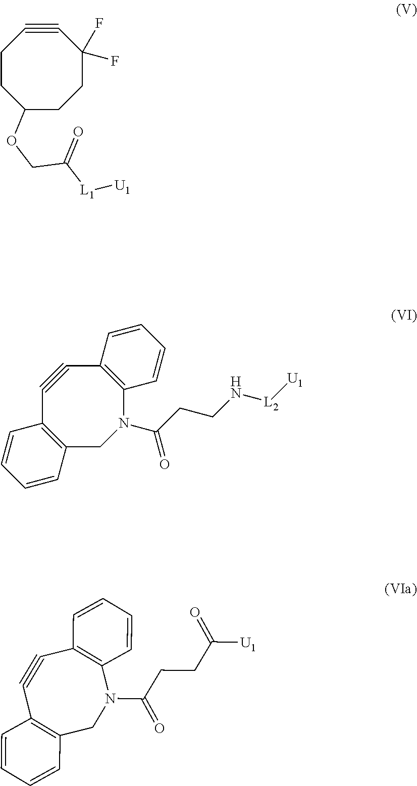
C12=C(C#CC3=C(C=CC=C3)N(C(CCN[L2][U1])=O)C1)C=CC=C2.C12=C(C#CC3=C(C=CC=C3)N(C(CCC([U1])=O)=O)C1)C=CC=C2.C1(OCC([L1][U1])=O)CCC(F)(F)C#CCC1
